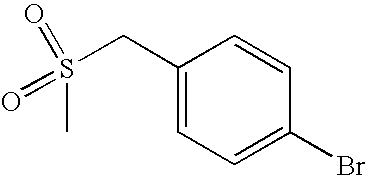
C1(CS(C)(=O)=O)=CC=C(Br)C=C1
